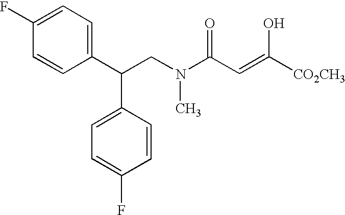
C(CN(C)C(C=C([CO2CH3])O)=O)(C1=CC=C(F)C=C1)C1=CC=C(F)C=C1
